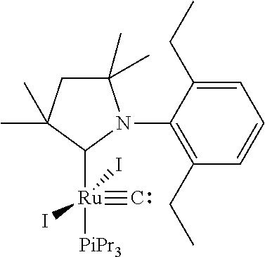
C1(C)(C)CC(C)(C)C([Ru](#C)(I)(I)[PiPr3])N1C1=C(CC)C=CC=C1CC
